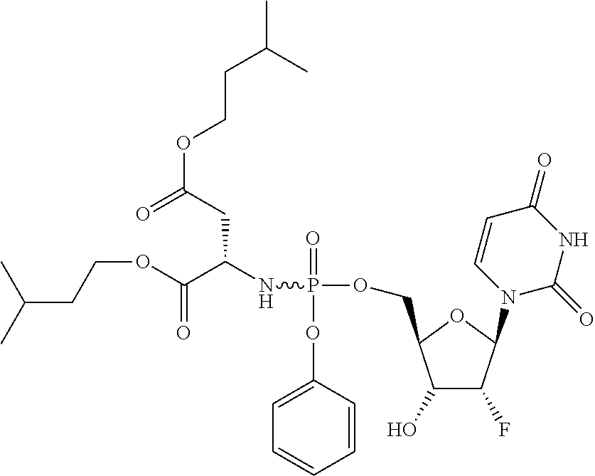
C(COC(=O)CC(NP(=O)(OC1=CC=CC=C1)OCC1C(O)C(F)C(N2C(=O)NC(=O)C=C2)O1)C(OCCC(C)C)=O)C(C)C
